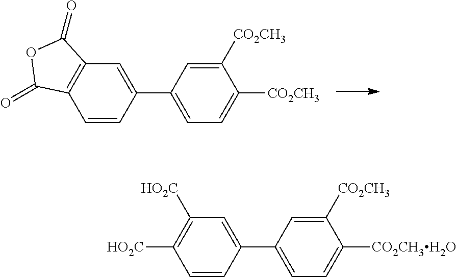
C1=C(C2=CC([HO2C])=C([HO2C])C=C2)C=C([CO2CH3])C([CO2CH3H2O])=C1.C1=C(C2=CC3=C(C=C2)C(=O)OC3=O)C=C([CO2CH3])C([CO2CH3])=C1
